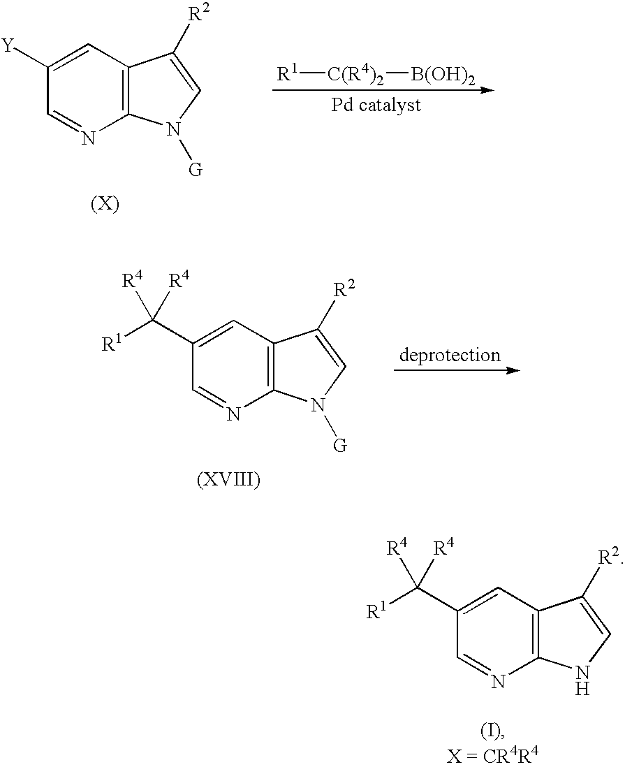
C1([Y])=CC2=C(N=C1)N([G])C=C2[R2].[R1][C(R4)2][B(OH)2].C1(C([R1])([R4])[R4])=CC2=C(N=C1)N([G])C=C2[R2].C1(C([R1])([R4])[R4])=CC2=C(N=C1)NC=C2[R2]
